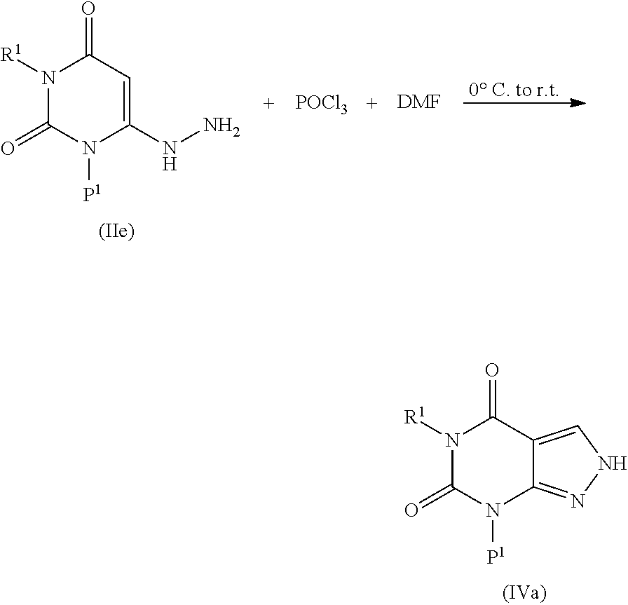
N1([R1])C(=O)N([P1])C2=NNC=C2C1=O.[0 C. to r.t].[POCl3].N1([R1])C(=O)N([P1])C(NN)=CC1=O.[DMF]
